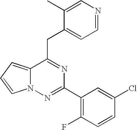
N12C(=CC=C1)C(CC1=CC=NC=C1C)=NC(C1=C(F)C=CC(Cl)=C1)=N2
